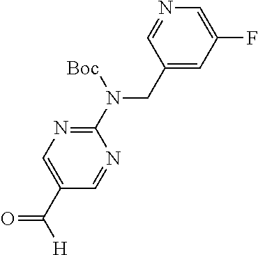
C1(CN(C2=NC=C(C([H])=O)C=N2)[Boc])=CC(F)=CN=C1
